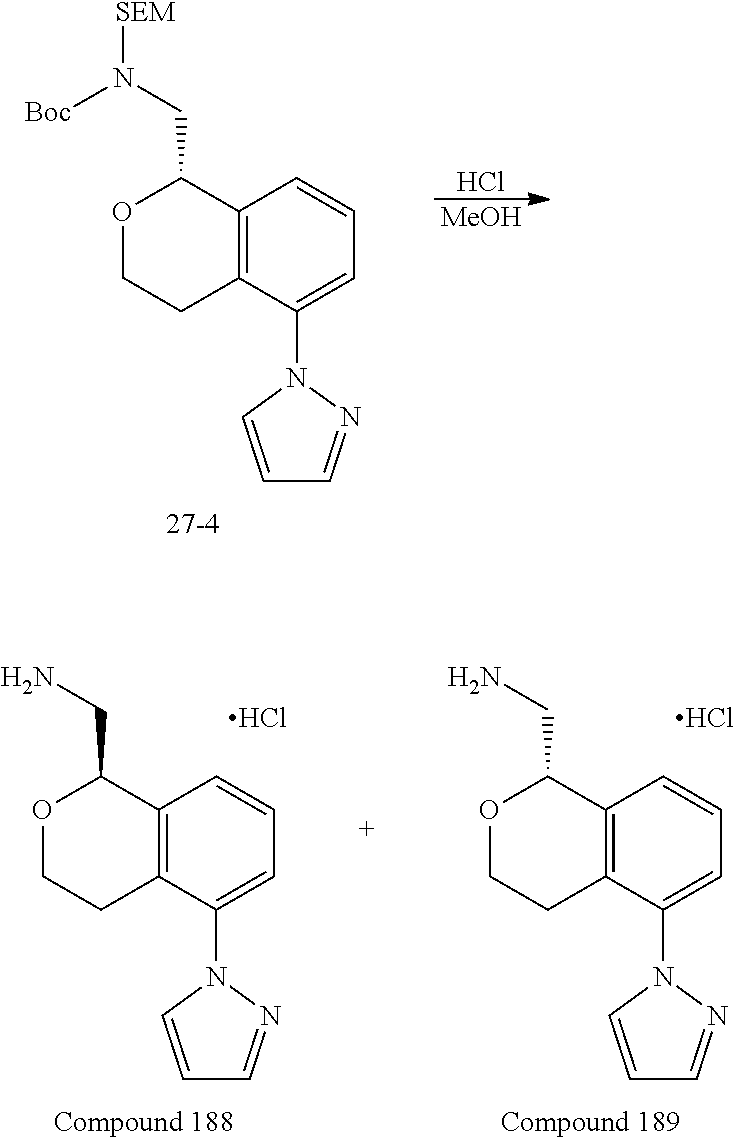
C12=C(C(N3C=CC=N3)=CC=C1)CCOC2CN([Boc])[SEM].Cl.[MeOH].C12=C(C(N3C=CC=N3)=CC=C1)CCOC2CN.Cl.C12=C(C(N3C=CC=N3)=CC=C1)CCOC2CN.Cl
